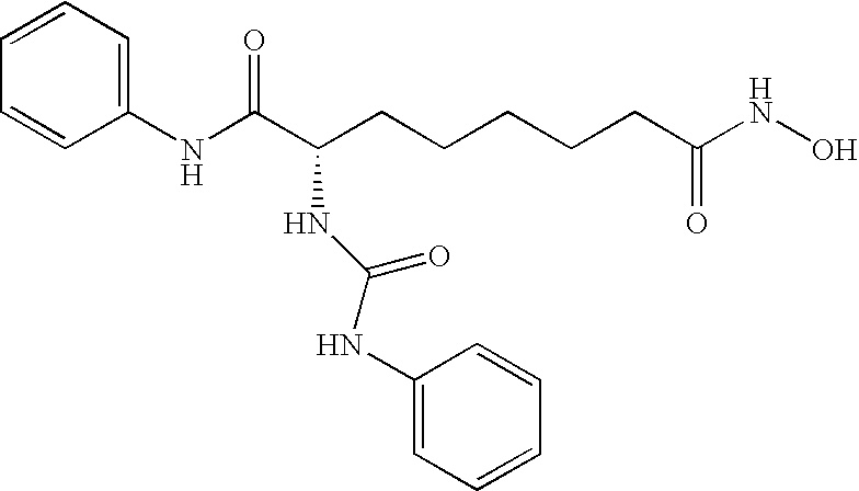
C1(NC(C(CCCCCC(NO)=O)NC(NC2=CC=CC=C2)=O)=O)=CC=CC=C1
